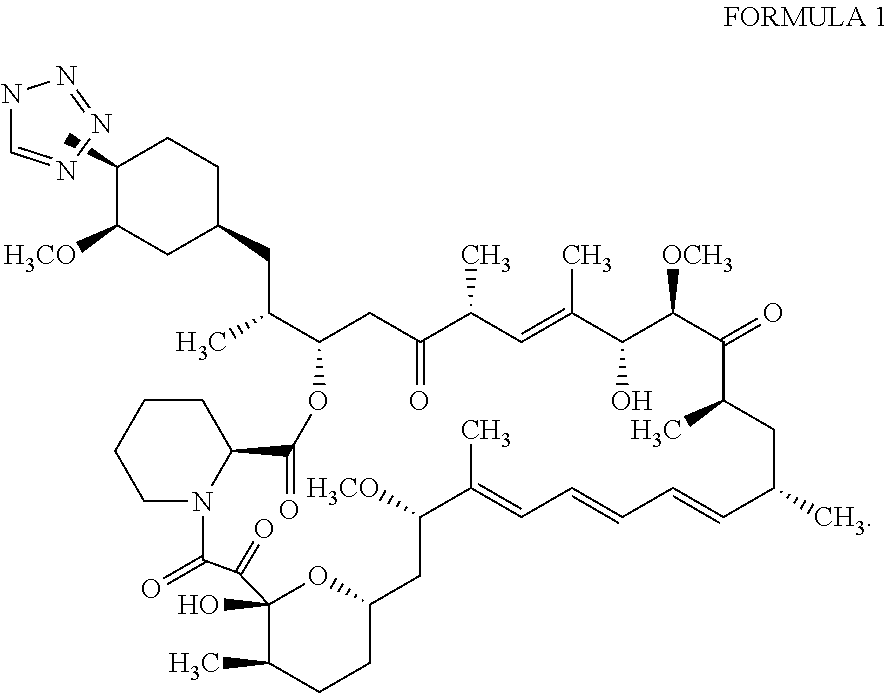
C1CCCN2C1C(=O)OC(C(CC1CCC(C)C([H3CO])C1)C)CC(=O)C(C)C=C(C)C(O)C([OCH3])C(=O)C(C)CC(C)C=CC=CC=C(C)C([H3CO])CC1OC(O)(C(C)CC1)C(=O)C2=O.N1C=NN=N1
